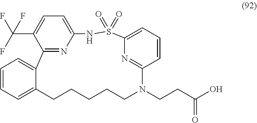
O=S1(=O)C2=CC=CC(=N2)N(CCC(O)=O)CCCCCC2=CC=CC=C2C2=NC(=CC=C2C(F)(F)F)N1
